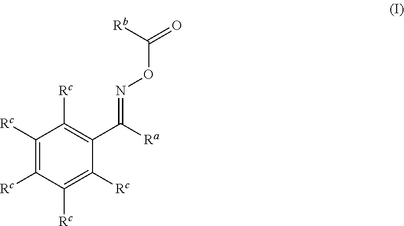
C1([Rc])=C([Rc])C([Rc])=C([Rc])C(C([Ra])=NOC([Rb])=O)=C1[Rc]
